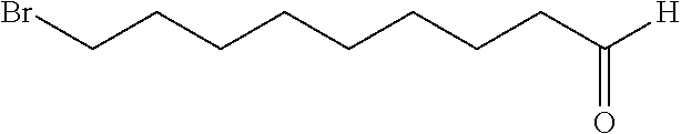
BrCCCCCCCCC([H])=O
